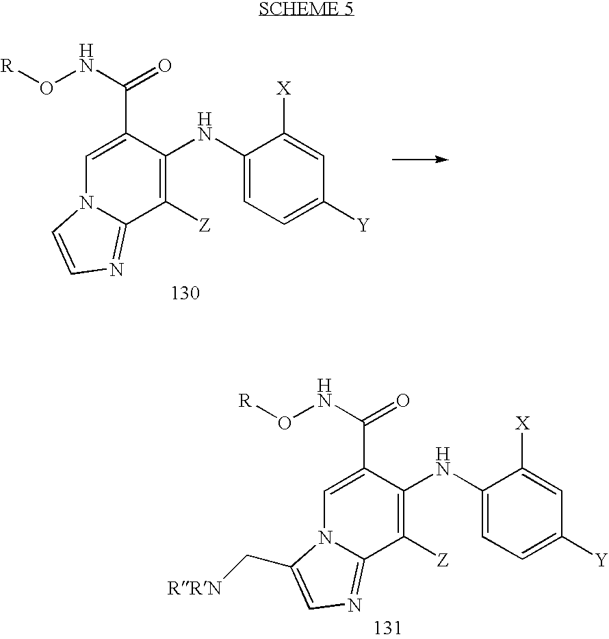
C1=C(C(=O)NO[R])C(NC2=CC=C([Y])C=C2[X])=C([Z])C2=NC=CN12.C1=C(C(=O)NO[R])C(NC2=CC=C([Y])C=C2[X])=C([Z])C2=NC=C(C[RRN])N12
